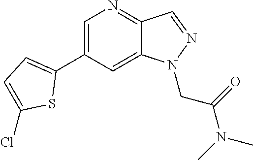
C1=C(C2=CC=C(Cl)S2)C=C2C(=N1)C=NN2CC(N(C)C)=O
